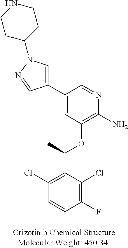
C1(C2=CN(C3CCNCC3)N=C2)=CC(OC(C2=C(Cl)C=CC(F)=C2Cl)C)=C(N)N=C1
